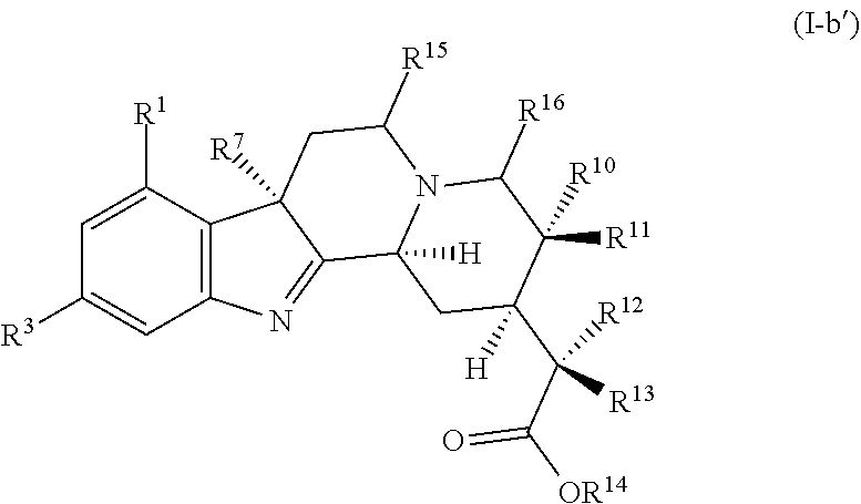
C12=C(C([R1])=CC([R3])=C1)C1([R7])C(=N2)C2([H])N(C([R15])C1)C([R16])C([R11])([R10])C(C(C(=O)[OR14])([R13])[R12])([H])C2
